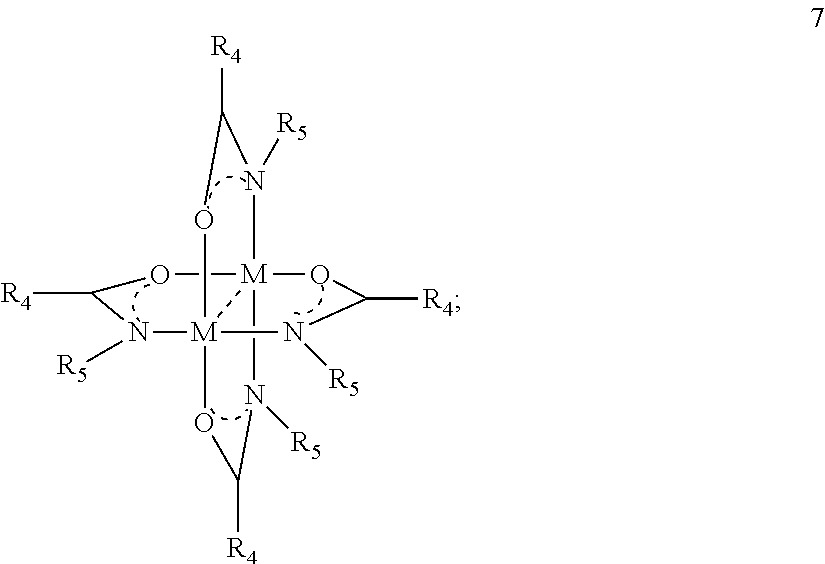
N1([R5])[M]234OC([R4])N([R5])[M]2(N([R5])C([R4])O3)(OC([R4])N4[R5])OC1[R4]
